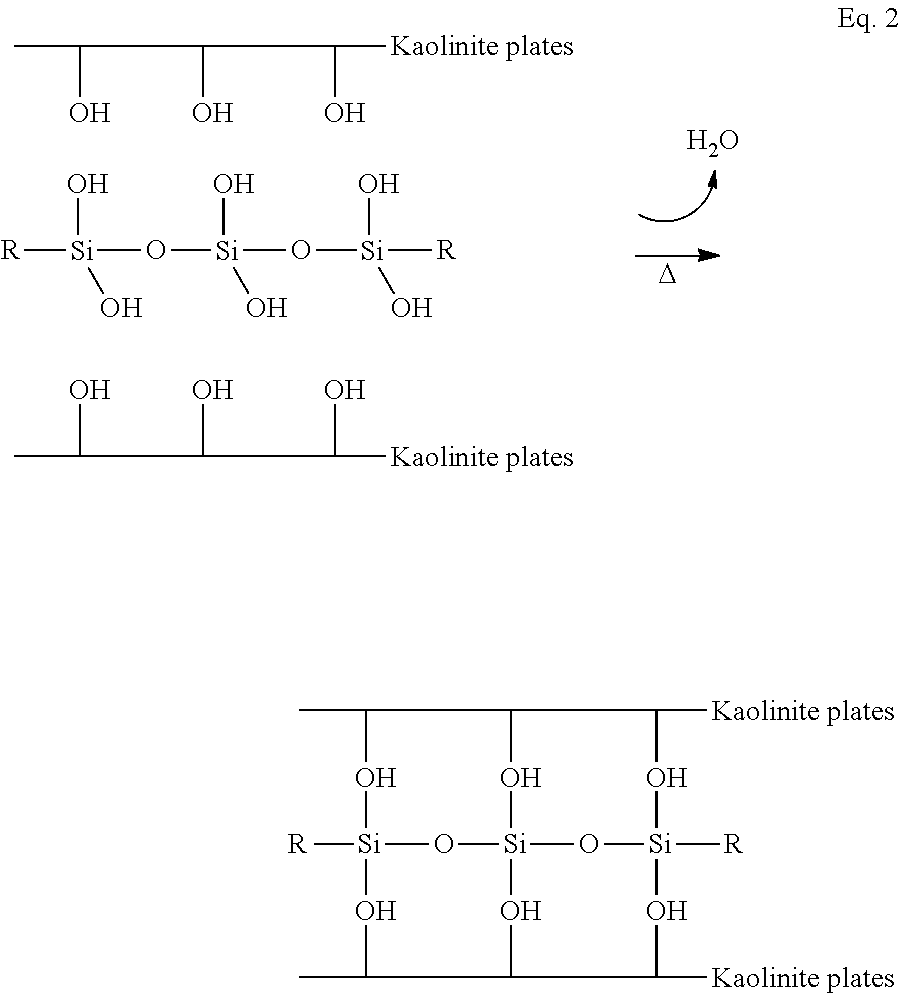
CC(C(C([Kaolinite plates])O)O)O.[R][Si](O)(O)O[Si](O)(O)O[Si](O)(O)[R].CC(C(C([Kaolinite plates])O)O)O.[D].O.[R][Si]12OC(C)C3O[Si]4(O1)OC(C(C)O2)C([Kaolinite plates])O[Si]([R])(O4)OC3[Kaolinite plates]
